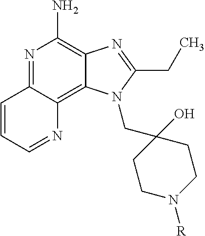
N1=C2C(=C3C(=C1N)N=C(CC)N3CC1(O)CCN([R])CC1)N=CC=C2
